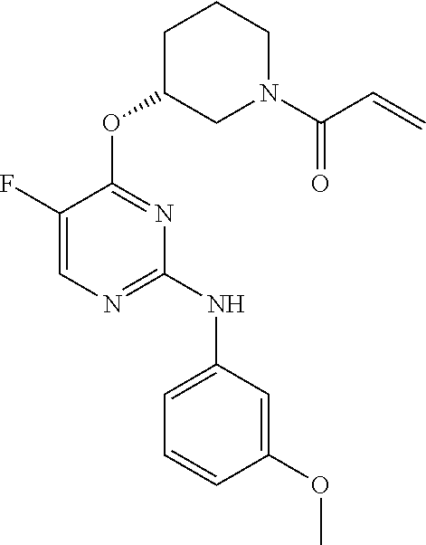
C1=C(F)C(OC2CN(C(C=C)=O)CCC2)=NC(NC2=CC=CC(OC)=C2)=N1
